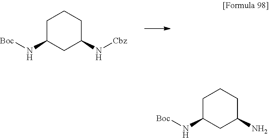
C1C(N[Boc])CC(N[Cbz])CC1.C1C(N[Boc])CC(N)CC1
